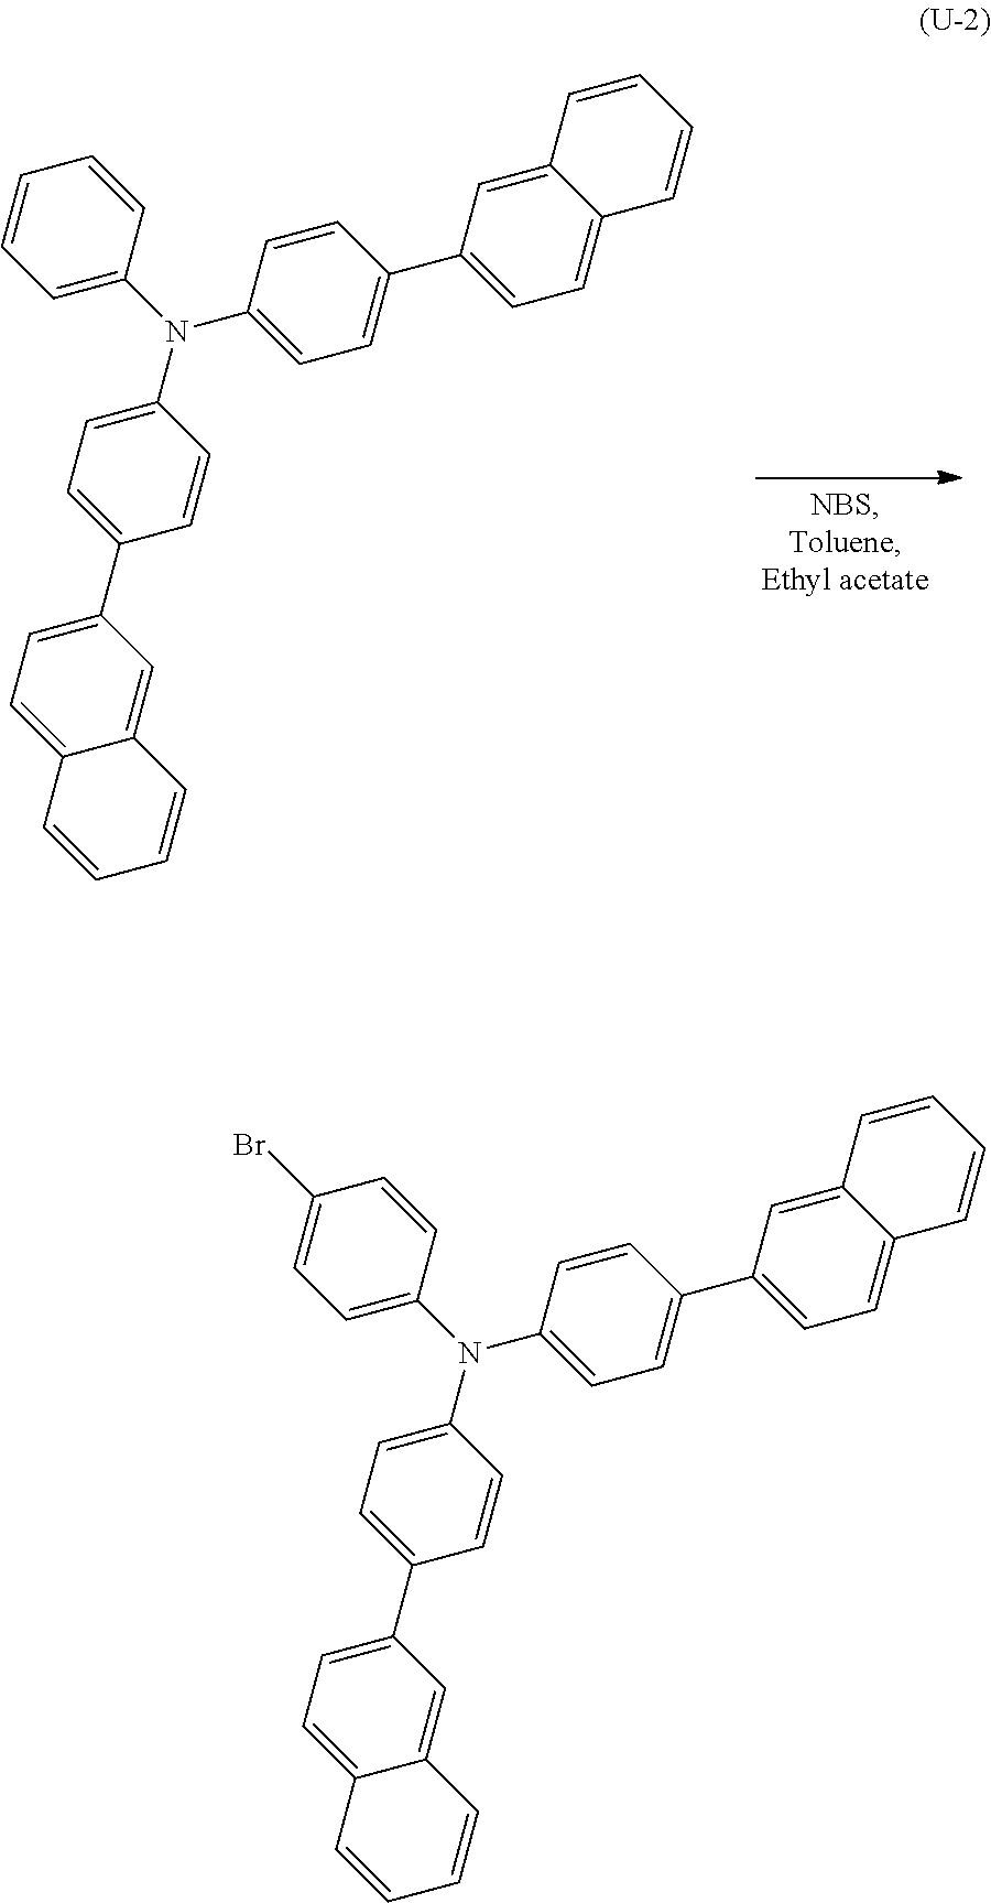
C1=CC(N(C2=CC=C(Br)C=C2)C2=CC=C(C3=CC=C4C(=C3)C=CC=C4)C=C2)=CC=C1C1=CC=C2C(=C1)C=CC=C2.C1=CC(N(C2=CC=CC=C2)C2=CC=C(C3=CC=C4C(=C3)C=CC=C4)C=C2)=CC=C1C1=CC=C2C(=C1)C=CC=C2
